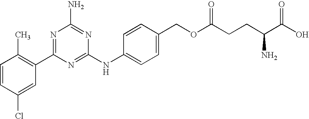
C1=CC(Cl)=CC(C2=NC(N)=NC(NC3=CC=C(COC(CCC(C(O)=O)N)=O)C=C3)=N2)=C1C
